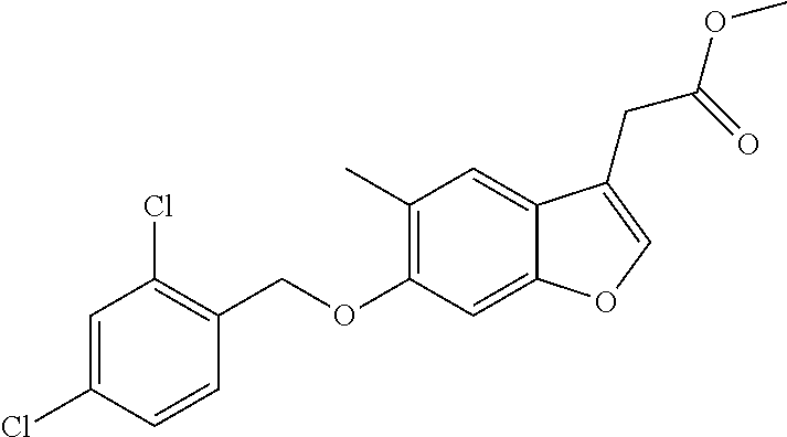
C1=C(Cl)C=CC(COC2=C(C)C=C3C(=C2)OC=C3CC(=O)OC)=C1Cl
